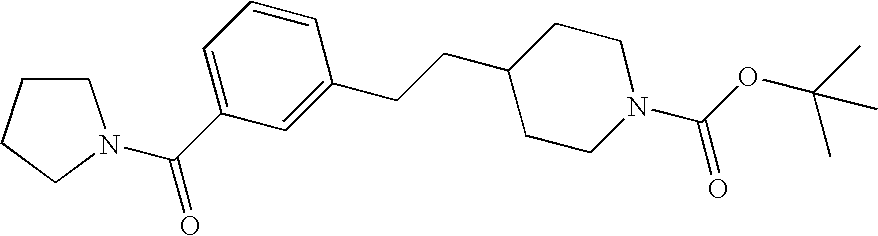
C1=C(C(=O)N2CCCC2)C=C(CCC2CCN(C(OC(C)(C)C)=O)CC2)C=C1
